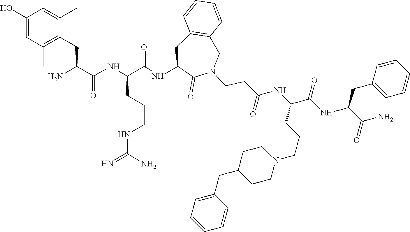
C1=CC=CC2=C1CC(NC(C(NC(=O)C(CC1=C(C)C=C(O)C=C1C)N)CCCNC(=N)N)=O)C(=O)N(CCC(=O)NC(C(NC(C(N)=O)CC1=CC=CC=C1)=O)CCCN1CCC(CC3=CC=CC=C3)CC1)C2
